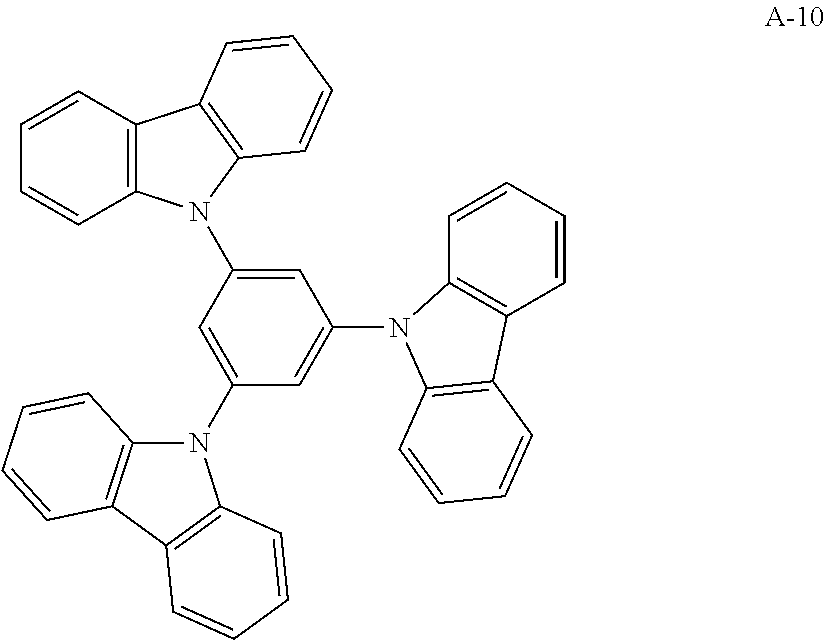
C1=C(N2C3=C(C=CC=C3)C3=C2C=CC=C3)C=C(N2C3=C(C4=C2C=CC=C4)C=CC=C3)C=C1N1C2=C(C=CC=C2)C2=C1C=CC=C2
